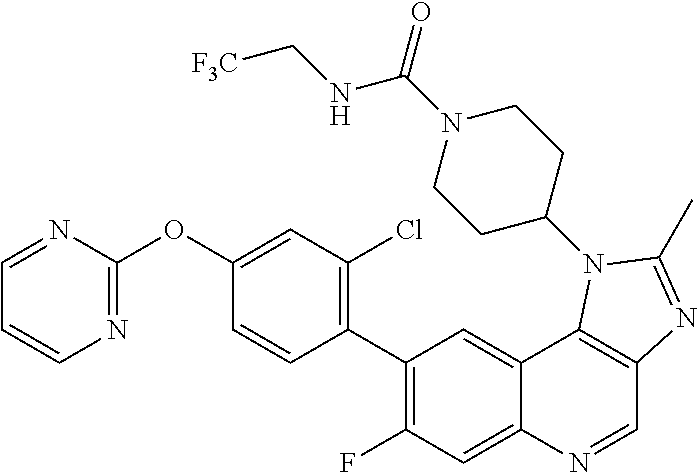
C1=NC(OC2=CC(Cl)=C(C3=C(F)C=C4C(=C3)C3=C(C=N4)N=C(C)N3C3CCN(C(=O)NC[CF3])CC3)C=C2)=NC=C1
